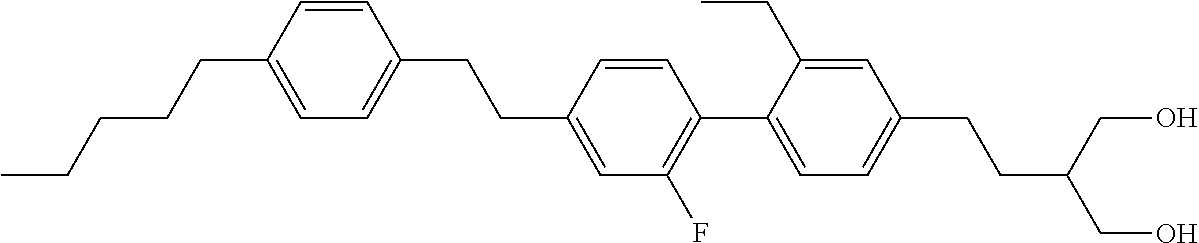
C1=CC(CCCCC)=CC=C1CCC1=CC(F)=C(C2=CC=C(CCC(CO)CO)C=C2CC)C=C1
